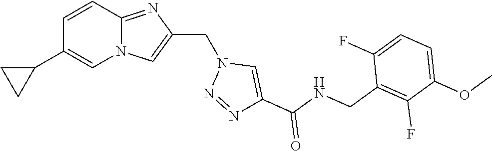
N12C(=NC(CN3N=NC(C(NCC4=C(F)C(OC)=CC=C4F)=O)=C3)=C1)C=CC(C1CC1)=C2
